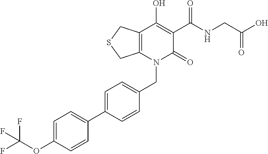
C(N1C(=O)C(C(NCC(O)=O)=O)=C(O)C2=C1CSC2)C1=CC=C(C2=CC=C(OC(F)(F)F)C=C2)C=C1
